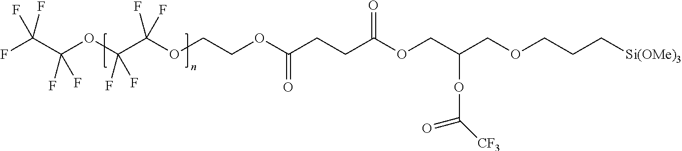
FC(C(OC(C(OCCOC(CCC(OCC(COCCC[Si(OMe)3])OC([CF3])=O)=O)=O)(F)F)(F)F)(F)F)(F)F
